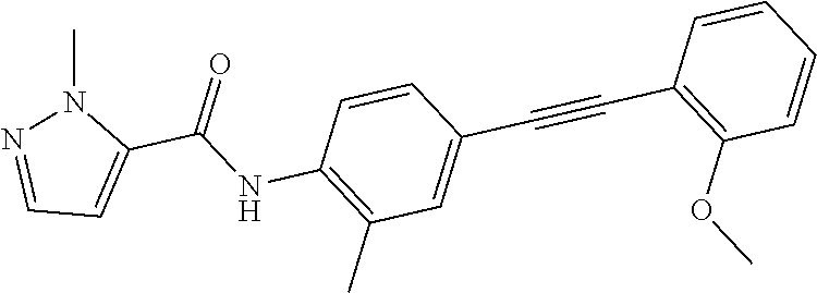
C1=CC(C#CC2=C(OC)C=CC=C2)=CC(C)=C1NC(C1=CC=NN1C)=O
